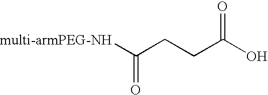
[multi-armPEG-NH]C(CCC(O)=O)=O
